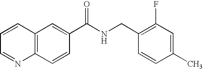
C1=CC=NC2=C1C=C(C(NCC1=C(F)C=C(C)C=C1)=O)C=C2
